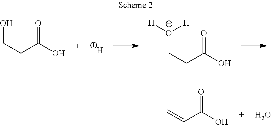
OCCC(=O)O.[H].[O+](CCC(=O)O)([H])[H].C=CC(=O)O.O
